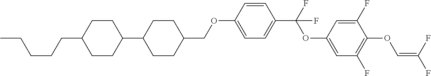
C1CC(C2CCC(COC3=CC=C(C(F)(OC4=CC(F)=C(OC=C(F)F)C(F)=C4)F)C=C3)CC2)CCC1CCCCC
